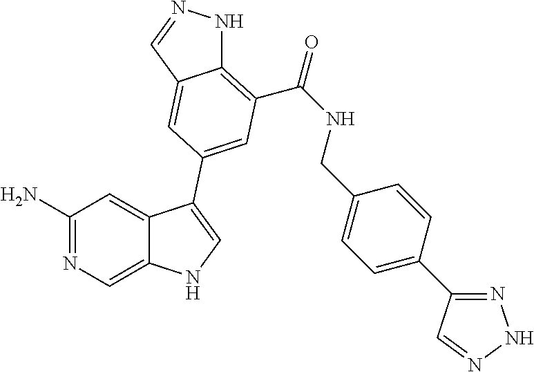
C1(N)=NC=C2C(=C1)C(C1=CC(C(=O)NCC3=CC=C(C4=NNN=C4)C=C3)=C3NN=CC3=C1)=CN2
